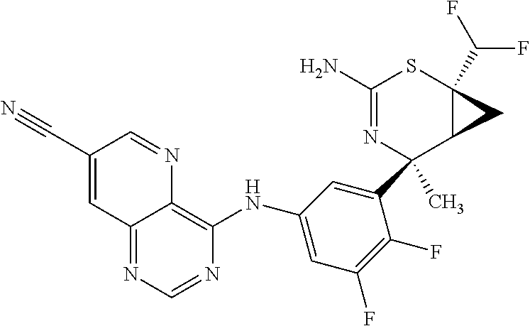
C12=NC=NC(NC3=CC(F)=C(F)C(C4(C)N=C(N)SC5(C(F)F)C4C5)=C3)=C1N=CC(C#N)=C2
